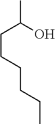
C(C(O)C)CCCCC
